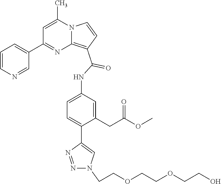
C1=C(C)N2C(=C(C(=O)NC3=CC=C(C4=CN(CCOCCOCCO)N=N4)C(CC(OC)=O)=C3)C=C2)N=C1C1=CC=CN=C1
